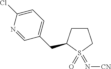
C(C1CCCS1(=O)=N[CN])C1=CC=C(Cl)N=C1
